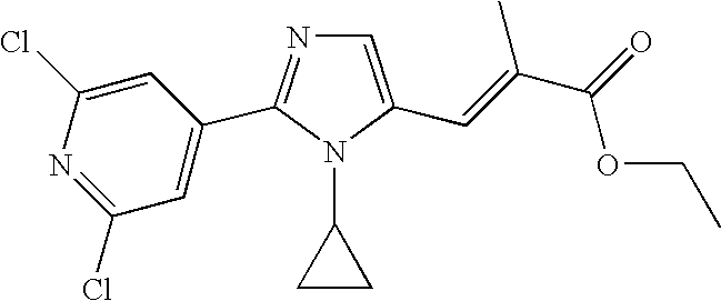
C1=C(C=C(C(OCC)=O)C)N(C2CC2)C(C2=CC(Cl)=NC(Cl)=C2)=N1
